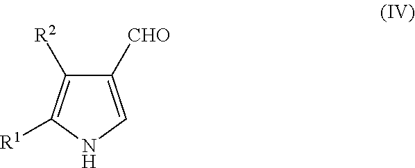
C1([CHO])=CNC([R1])=C1[R2]
